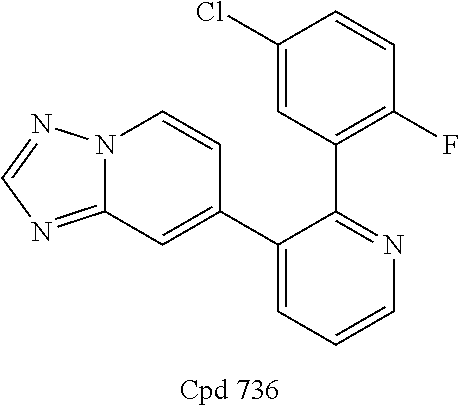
N12C(=NC=N1)C=C(C1=CC=CN=C1C1=C(F)C=CC(Cl)=C1)C=C2
